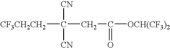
[CF3CH2CH2]C([CN])([CN])CC(=O)[OCH(CF3)2]
